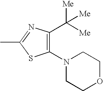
C1(C([Me])([Me])[Me])=C(N2CCOCC2)SC(C)=N1
